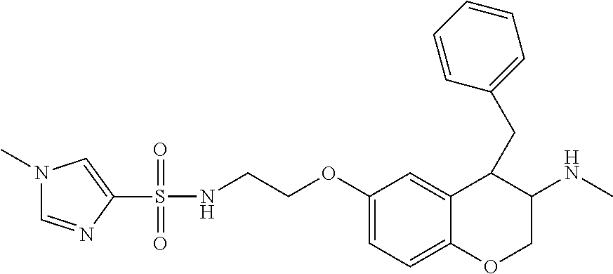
N1(C)C=NC(S(=O)(=O)NCCOC2=CC=C3C(=C2)C(CC2=CC=CC=C2)C(NC)CO3)=C1
